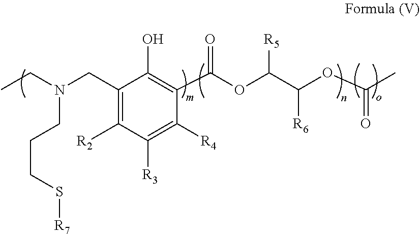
C1(CN(CC)CCCS[R7])=C([R2])C([R3])=C([R4])C(C(OC(C(OC(C)=O)[R6])[R5])=O)=C1O
